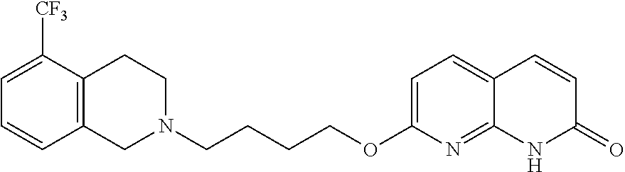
C12=C(CCN(CCCCOC3=CC=C4C(=N3)NC(=O)C=C4)C1)C([CF3])=CC=C2
